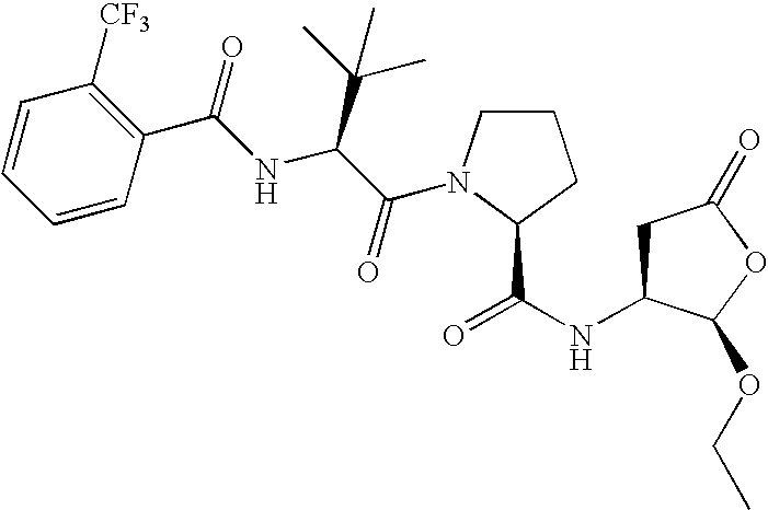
C1C(NC(=O)C2N(C(C(NC(C3=C([CF3])C=CC=C3)=O)C(C)(C)C)=O)CCC2)C(OCC)OC1=O
